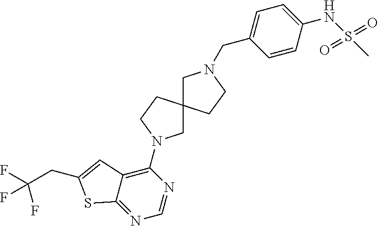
C1=CC(NS(=O)(=O)C)=CC=C1CN1CC2(CC1)CN(C1=C3C(=NC=N1)SC(CC(F)(F)F)=C3)CC2
